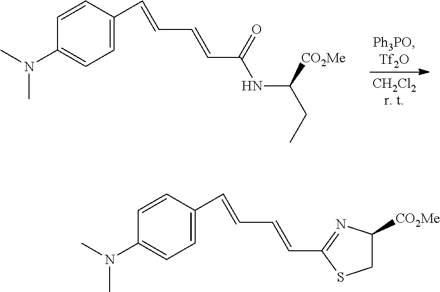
C1=C(C=CC=CC(NC(CC)[CO2Me])=O)C=CC(N(C)C)=C1.C1=C(C=CC=CC2=NC([CO2Me])CS2)C=CC(N(C)C)=C1
